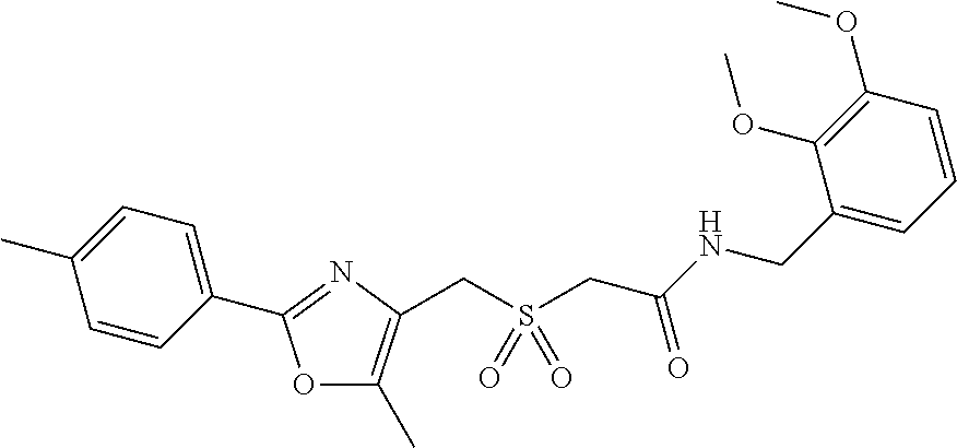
C1=CC(C2=NC(CS(CC(NCC3=CC=CC(OC)=C3OC)=O)(=O)=O)=C(C)O2)=CC=C1C
